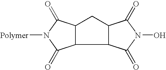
C12C(C3C(C1)C(=O)N(O)C3=O)C(=O)N([Polymer])C2=O
